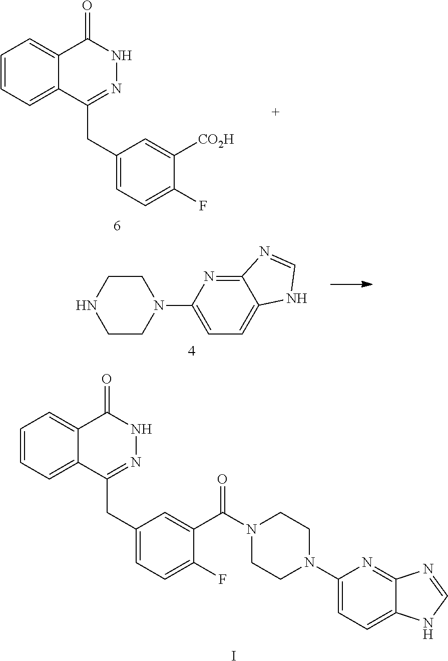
C1=CC=C2C(=C1)C(=O)NN=C2CC1=CC=C(F)C(C(N2CCN(C3=CC=C4C(=N3)N=CN4)CC2)=O)=C1.I.C1=CC=C2C(=C1)C(=O)NN=C2CC1=CC=C(F)C([CO2H])=C1.C1CN(C2=CC=C3C(=N2)N=CN3)CCN1
